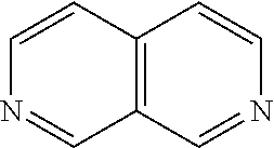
C1=CC2=C(C=N1)C=NC=C2
